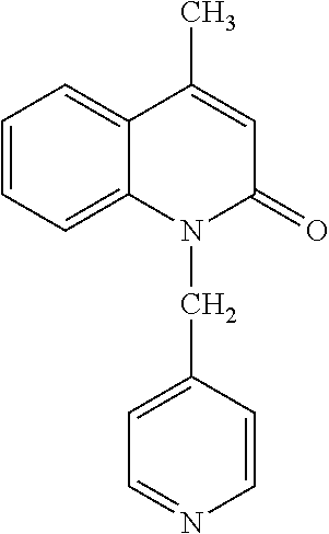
C1=CC=C2C(=C1)C(C)=CC(=O)N2CC1=CC=NC=C1
